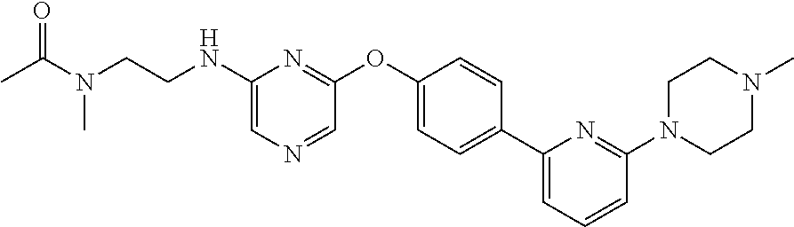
N(C1=CN=CC(OC2=CC=C(C3=CC=CC(N4CCN(C)CC4)=N3)C=C2)=N1)CCN(C(=O)C)C
